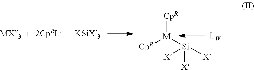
[CpR][M]([Si]([X])([X])[X])[CpR]
